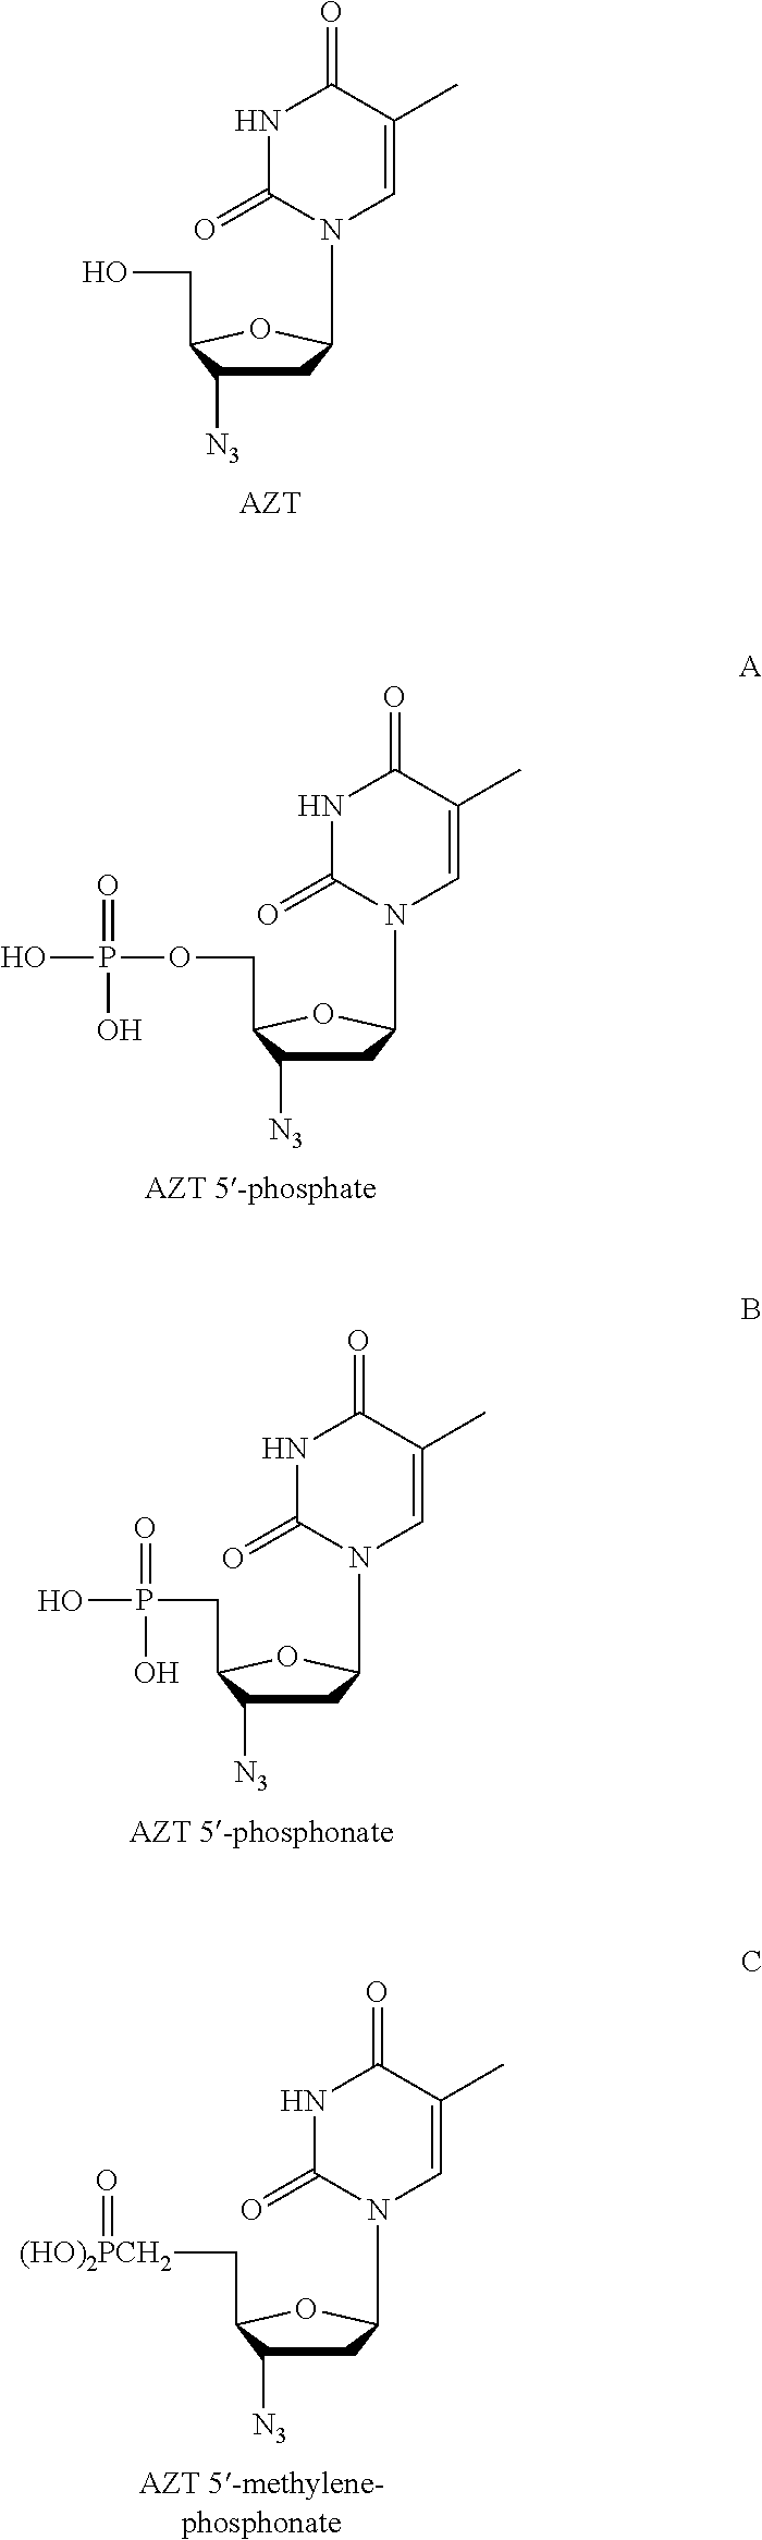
C1C([N3])C(CO)OC1N1C=C(C)C(=O)NC1=O.C1C([N3])C(COP(O)(=O)O)OC1N1C=C(C)C(=O)NC1=O.C1C([N3])C(CP(O)(=O)O)OC1N1C=C(C)C(=O)NC1=O.C1C([N3])C(C[(HO)2PCH2]=O)OC1N1C=C(C)C(=O)NC1=O
